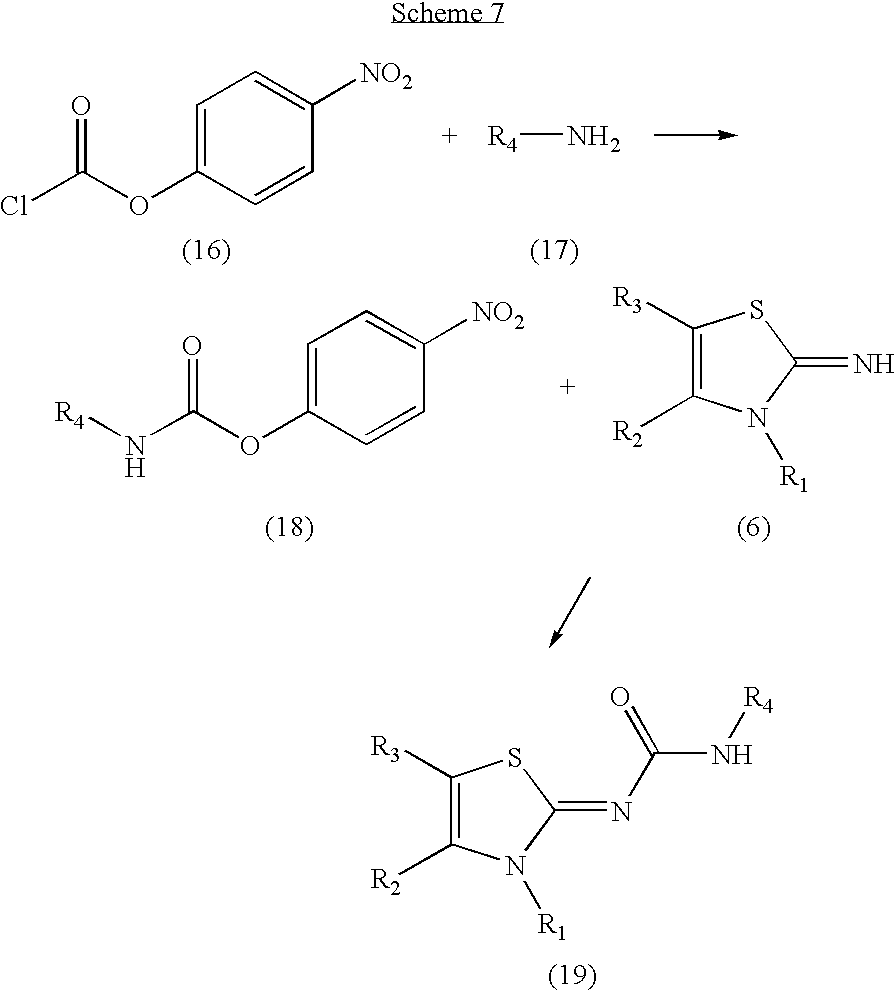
C1([R3])=C([R2])N([R1])C(=N)S1.N(C(OC1=CC=C([NO2])C=C1)=O)[R4].[R4]N.ClC(OC1=CC=C([NO2])C=C1)=O.C1([R3])=C([R2])N([R1])C(=NC(N[R4])=O)S1
